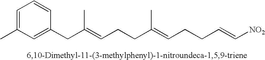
C1=C(C)C=C(CC(=CCCC(=CCCC=C[NO2])C)C)C=C1
